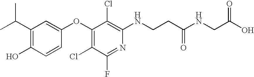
C1(C(C)C)=C(O)C=CC(OC2=C(Cl)C(F)=NC(NCCC(NCC(O)=O)=O)=C2Cl)=C1
